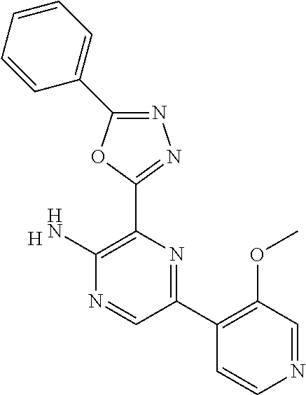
[H].C1(N)=C(C2=NN=C(C3=CC=CC=C3)O2)N=C(C2=C(OC)C=NC=C2)C=N1
